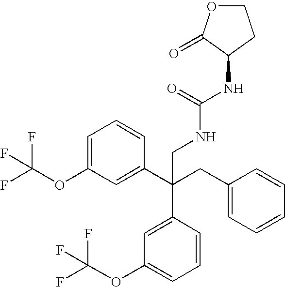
C1=C(OC(F)(F)F)C=C(C(CC2=CC=CC=C2)(C2=CC(OC(F)(F)F)=CC=C2)CNC(NC2C(=O)OCC2)=O)C=C1
